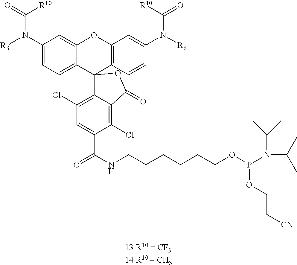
O1C2=CC(N([R3])C(=O)[R10])=CC=C2C2(C3=C(Cl)C=C(C(=O)NCCCCCCOP(OCC[CN])N(C(C)C)C(C)C)C(Cl)=C3C(=O)O2)C2=C1C=C(N([R6])C(=O)[R10])C=C2
